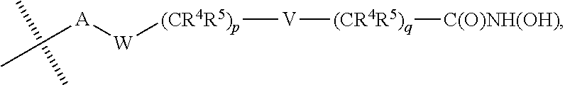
[(CR4R5)p]([W][A]C(C)(C)C)[V][(CR4R5)q][C(O)NH(OH)]
